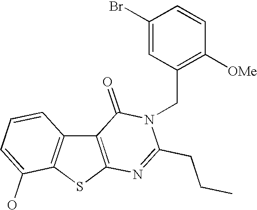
C12=C(SC3=C1C=CC=C3O)N=C(CCC)N(CC1=C([OMe])C=CC(Br)=C1)C2=O
